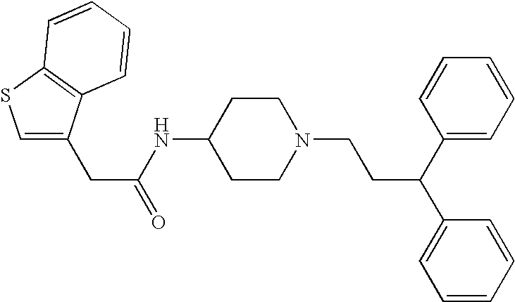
C(C(=O)NC1CCN(CCC(C2=CC=CC=C2)C2=CC=CC=C2)CC1)C1=CSC2=C1C=CC=C2
